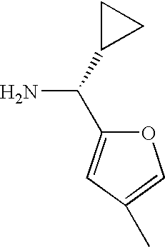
NC(C1CC1)C1=CC(C)=CO1
